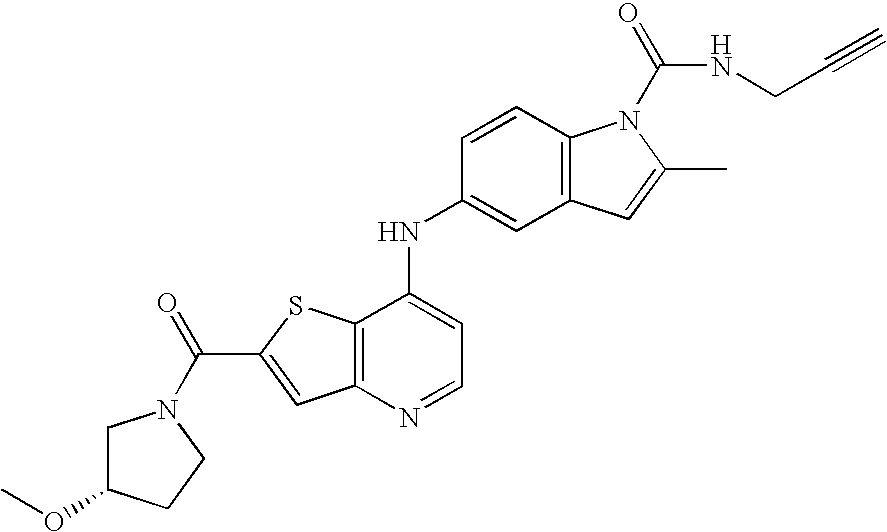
C12=C(C(NC3=CC4=C(C=C3)N(C(=O)NCC#C)C(C)=C4)=CC=N1)SC(C(=O)N1CC(OC)CC1)=C2
